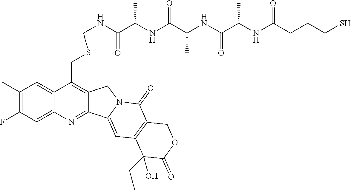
C1(C)=C(F)C=C2C(=C1)C(CSCNC(C(NC(C(NC(C(NC(CCCS)=O)C)=O)C)=O)C)=O)=C1C(=N2)C2=CC3=C(C(=O)N2C1)COC(=O)C3(O)CC
